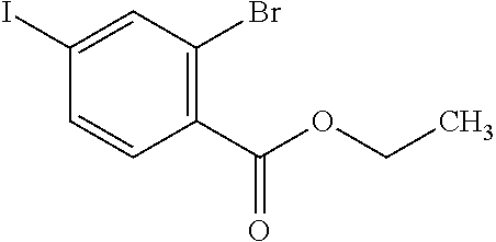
IC1=CC(Br)=C(C(OCC)=O)C=C1
